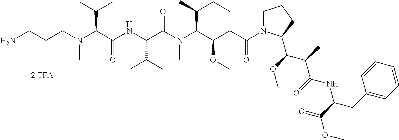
NCCCN(C(C(NC(C(N(C(C(CC(N1CCCC1C(OC)C(C)C(=O)NC(CC1=CC=CC=C1)C(=O)OC)=O)OC)C(C)CC)C)=O)C(C)C)=O)C(C)C)C
